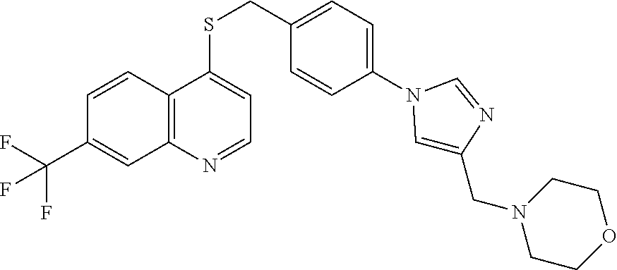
FC(C1=CC2=C(C(SCC3=CC=C(N4C=C(CN5CCOCC5)N=C4)C=C3)=CC=N2)C=C1)(F)F
